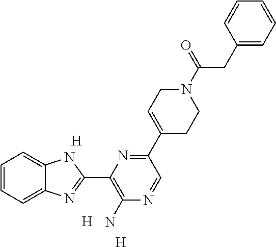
[H].[H].[H].C1=CC=C2C(=C1)NC(C1=C(N)N=CC(C3=CCN(C(=O)CC4=CC=CC=C4)CC3)=N1)=N2
